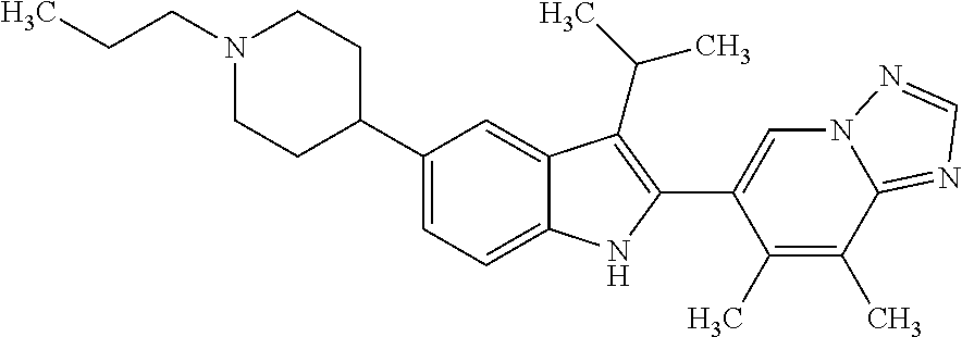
N1(CCC)CCC(C2=CC=C3C(=C2)C(C(C)C)=C(C2=CN4C(=NC=N4)C(C)=C2C)N3)CC1
